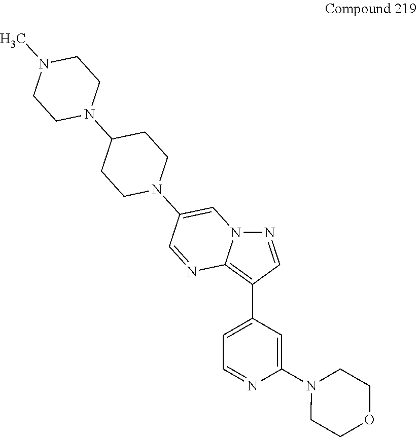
C1=C(C2=C3N(N=C2)C=C(N2CCC(N4CCN(C)CC4)CC2)C=N3)C=C(N2CCOCC2)N=C1
